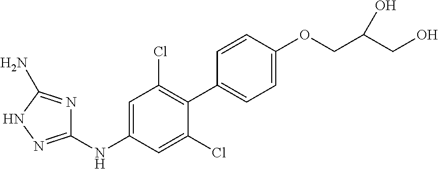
C1(NC2=CC(Cl)=C(C3=CC=C(OCC(CO)O)C=C3)C(Cl)=C2)=NNC(N)=N1
